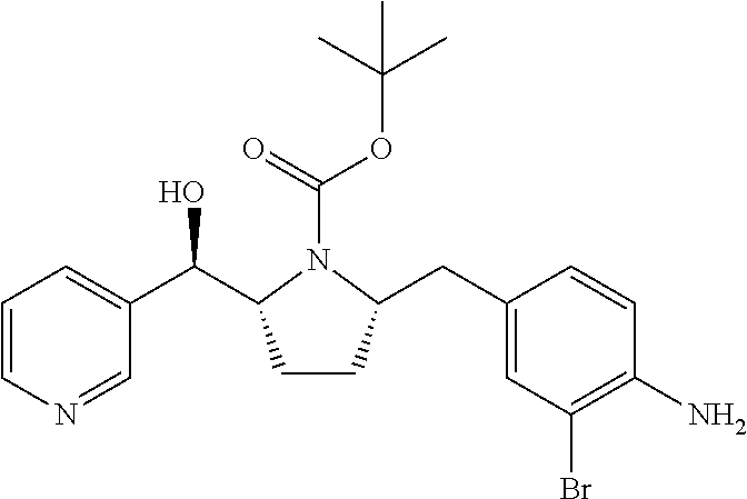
C1=CN=CC(C(C2CCC(CC3=CC(Br)=C(N)C=C3)N2C(OC(C)(C)C)=O)O)=C1
